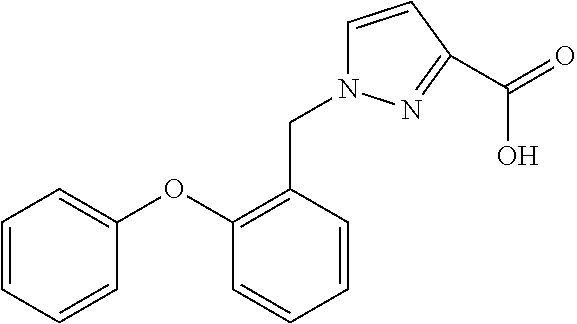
C1=CC=CC(OC2=C(CN3C=CC(C(=O)O)=N3)C=CC=C2)=C1
